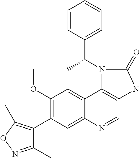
C1(OC)=C(C2=C(C)ON=C2C)C=C2C(=C1)C1=C(C=N2)NC(=O)N1C(C1=CC=CC=C1)C
